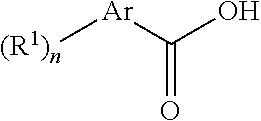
[(R1)n][Ar]C(O)=O
